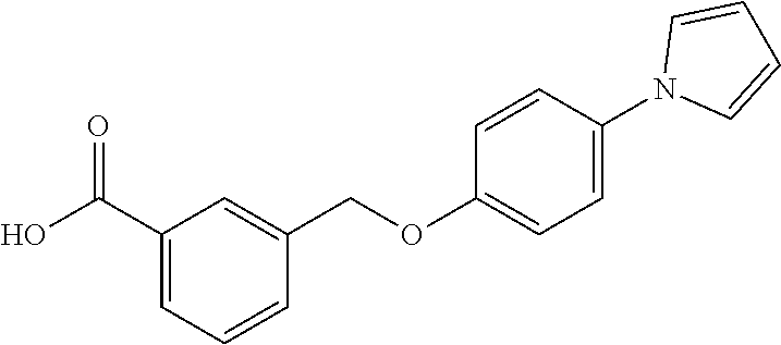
C1(C(O)=O)=CC=CC(COC2=CC=C(N3C=CC=C3)C=C2)=C1
